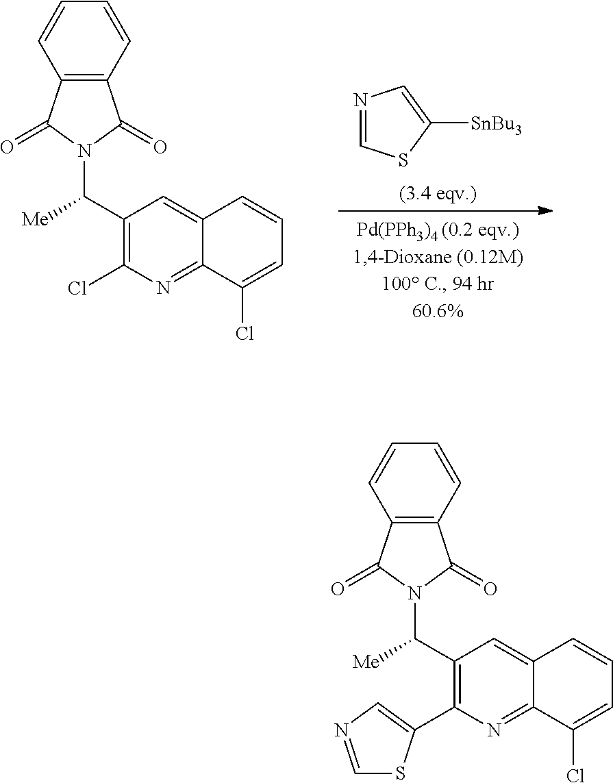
N1=CSC([SnBu3])=C1.C(C1=C(Cl)N=C2C(=C1)C=CC=C2Cl)([Me])N1C(=O)C2=C(C1=O)C=CC=C2.C(C1=C(C2=CN=CS2)N=C2C(=C1)C=CC=C2Cl)([Me])N1C(=O)C2=C(C1=O)C=CC=C2
